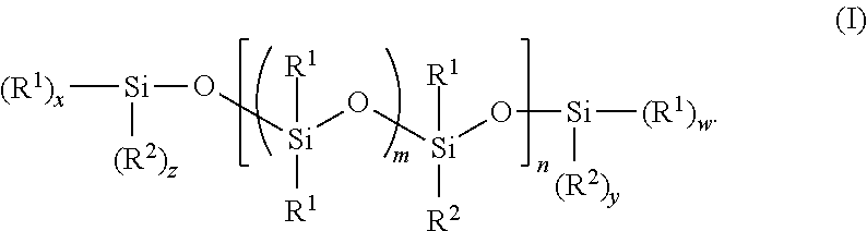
[(R1)x][Si](O[Si](O[Si](O[Si]([(R1)w])[(R2)y])([R1])[R2])([R1])[R1])[(R2)z]
